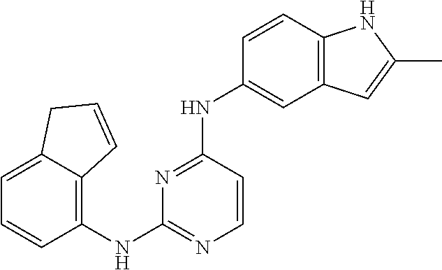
C1=C2C(=C(NC3=NC=CC(NC4=CC5=C(C=C4)NC(C)=C5)=N3)C=C1)C=CC2
